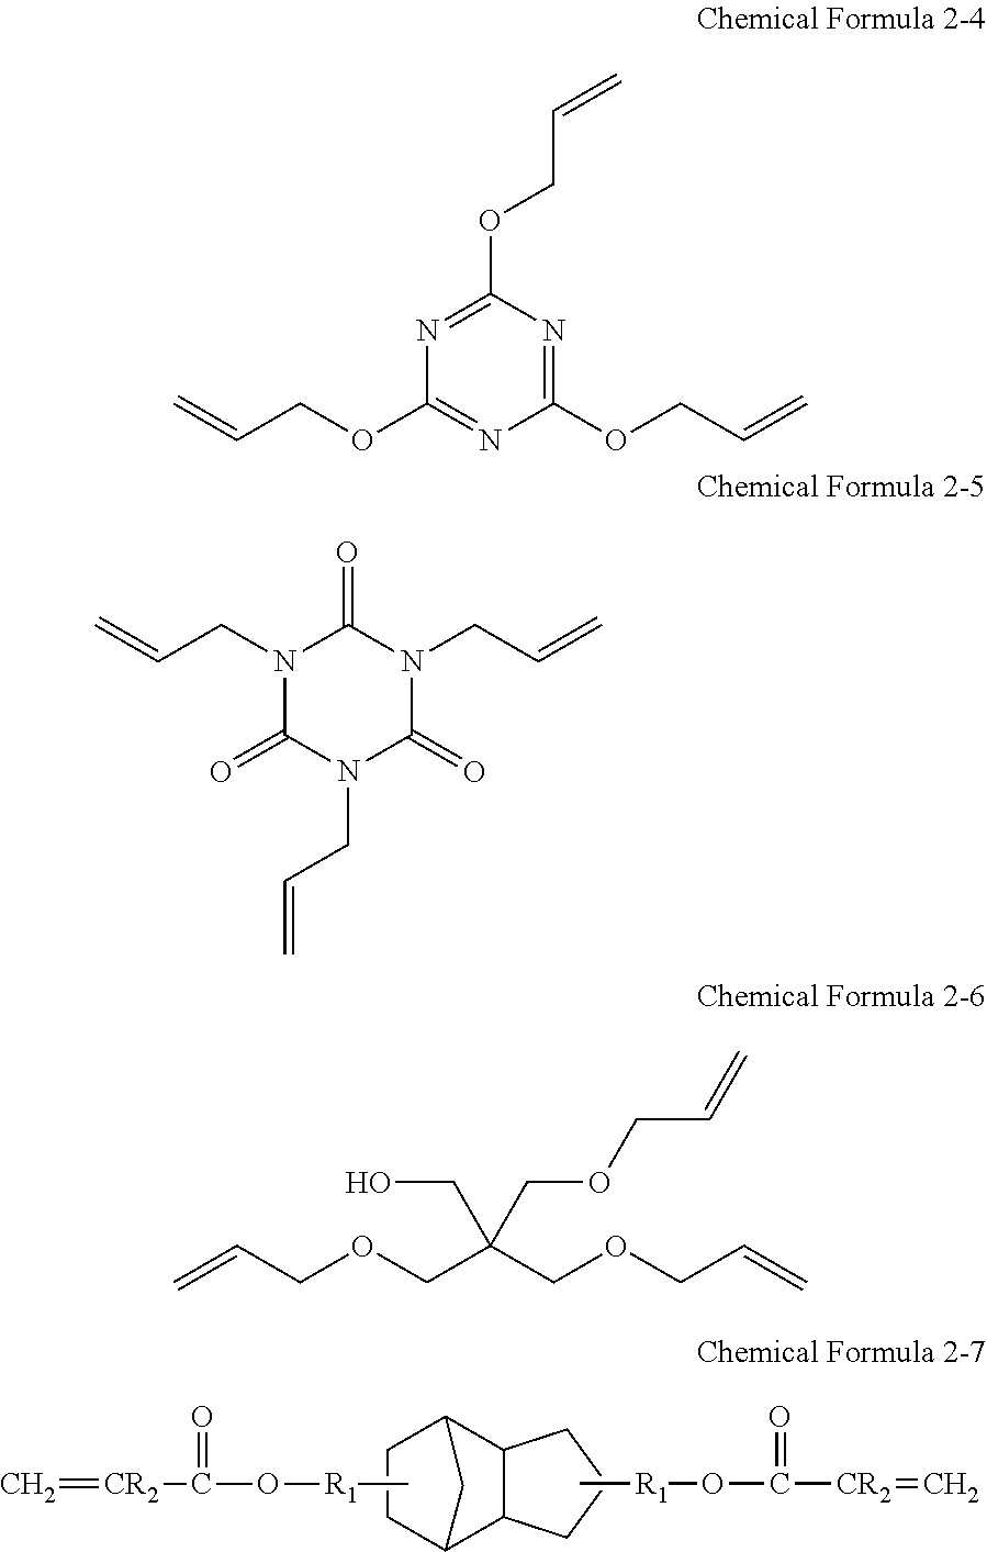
C=[CR2]C(=O)O[R1]C.C12C(C3CCC1C3)CCC2.[R1](C)OC(=O)[CR2]=C.N1=C(OCC=C)N=C(OCC=C)N=C1OCC=C.N1(CC=C)C(=O)N(CC=C)C(=O)N(CC=C)C1=O.C=CCOCC(COCC=C)(CO)COCC=C
